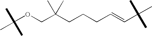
C(OCC(CCCC=CC(C)(C)C)(C)C)(C)(C)C
